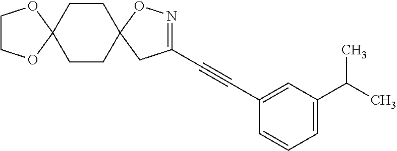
C12(CCC3(CC1)CC(C#CC1=CC(C(C)C)=CC=C1)=NO3)OCCO2
